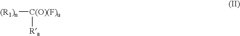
[(R1)n][C(O)(F)u][Ra]
